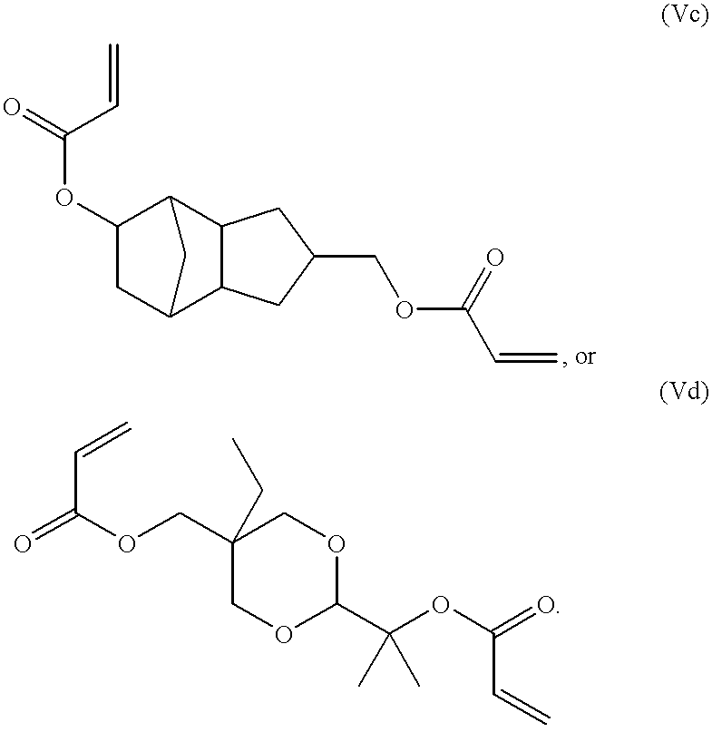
C=CC(=O)OC1CC2C3C(C1C2)CC(COC(=O)C=C)C3.C=CC(=O)OCC1(CC)COC(C(OC(=O)C=C)(C)C)OC1
